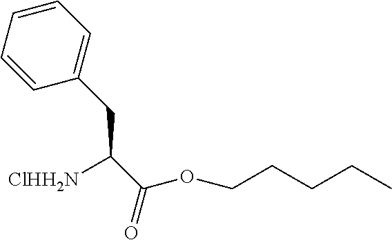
CCCCCOC(C(CC1=CC=CC=C1)[ClHH2N])=O
